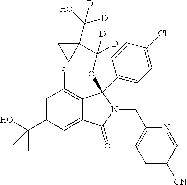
C1=C(C(O)(C)C)C=C2C(=C1F)C(OC([D])([D])C1(C(O)([D])[D])CC1)(C1=CC=C(Cl)C=C1)N(CC1=CC=C([CN])C=N1)C2=O
